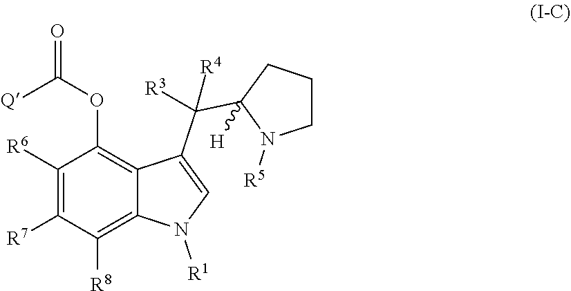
C1([R6])=C([R7])C([R8])=C2C(=C1OC(=O)[Q])C(C(C1([H])N([R5])CCC1)([R4])[R3])=CN2[R1]
